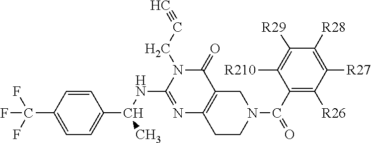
C1(C(F)(F)F)=CC=C(C(NC2=NC3=C(C(=O)N2CC#C)CN(C(C2=C([R26])C([R27])=C([R28])C([R29])=C2[R210])=O)CC3)C)C=C1
